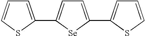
C1=C(C2=CC=C(C3=CC=CS3)[Se]2)SC=C1
